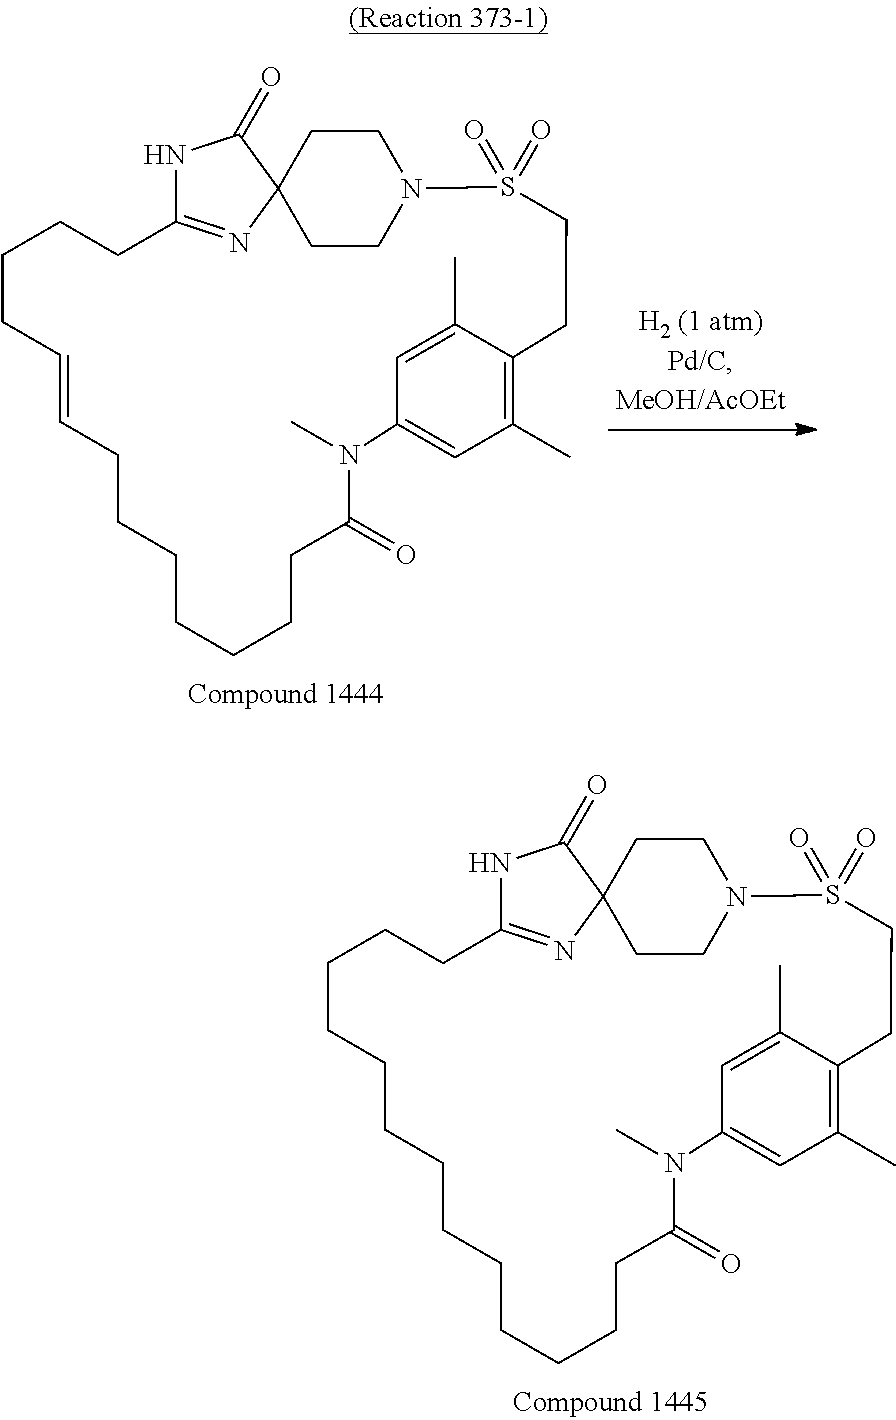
N1C2=NC3(C1=O)CCN(CC3)S(=O)(=O)CCC1=C(C)C=C(N(C)C(=O)CCCCCCCCCCCCC2)C=C1C.N1C2=NC3(C1=O)CCN(CC3)S(=O)(=O)CCC1=C(C)C=C(N(C)C(=O)CCCCCCCC=CCCCC2)C=C1C
